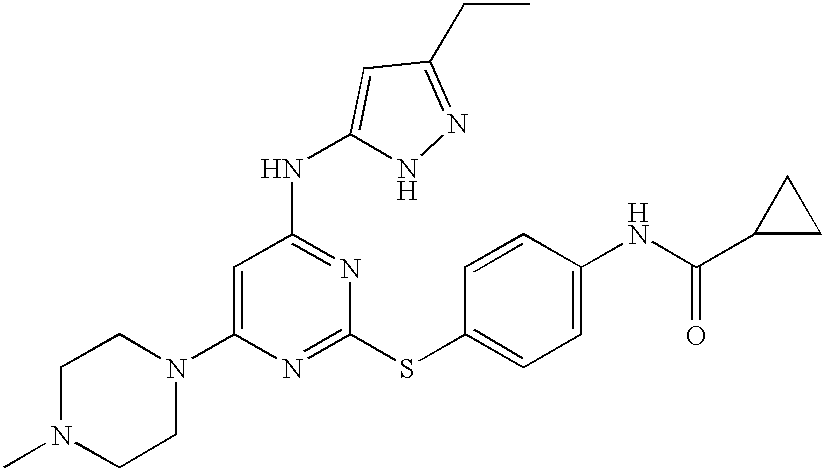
C1N(C)CCN(C2=CC(NC3=CC(CC)=NN3)=NC(SC3=CC=C(NC(=O)C4CC4)C=C3)=N2)C1
